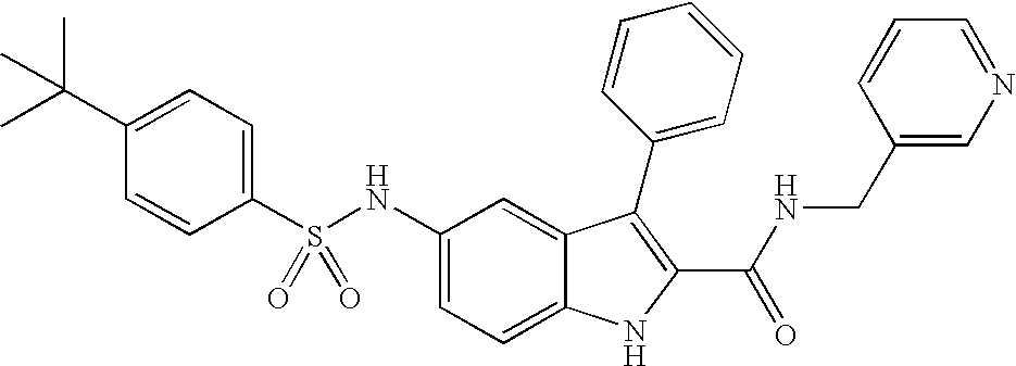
C1(C(C)(C)C)=CC=C(S(NC2=CC=C3C(=C2)C(C2=CC=CC=C2)=C(C(NCC2=CN=CC=C2)=O)N3)(=O)=O)C=C1
